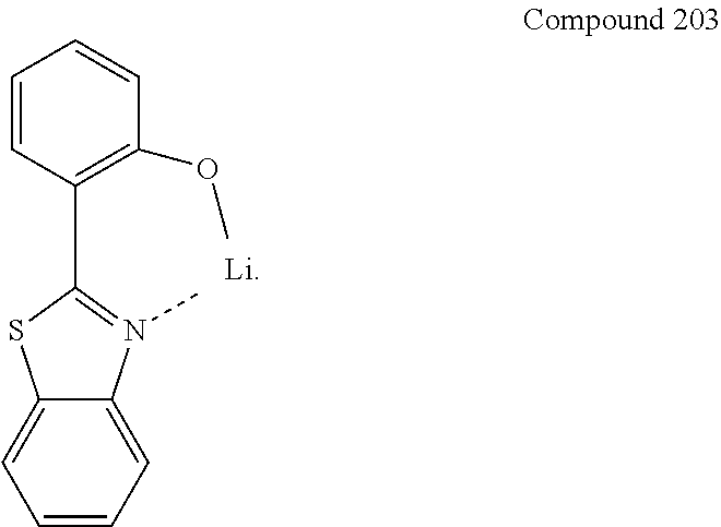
C1=CC(C2=N(C)C3=CC=CC=C3S2)=C(OC)C=C1.[Li]
